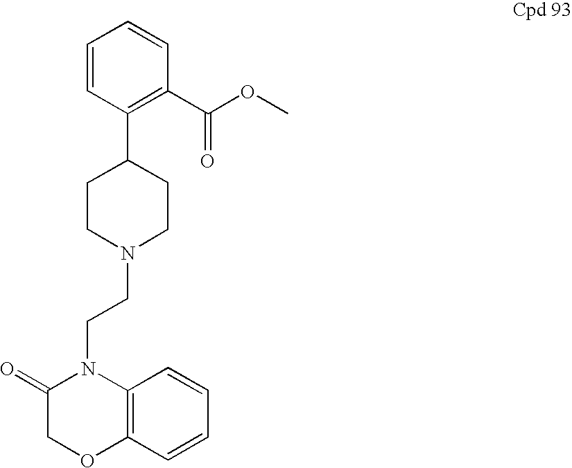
C1=CC(C2CCN(CCN3C(=O)COC4=C3C=CC=C4)CC2)=C(C(OC)=O)C=C1
